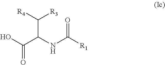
C(NC([R1])=O)(C(O)=O)C([R3])[R4]
